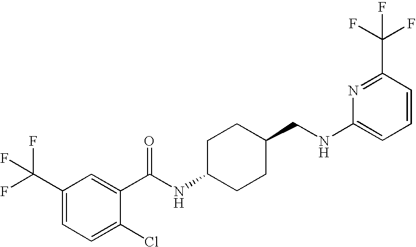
C1(C(F)(F)F)=CC=C(Cl)C(C(NC2CCC(CNC3=CC=CC(C(F)(F)F)=N3)CC2)=O)=C1
